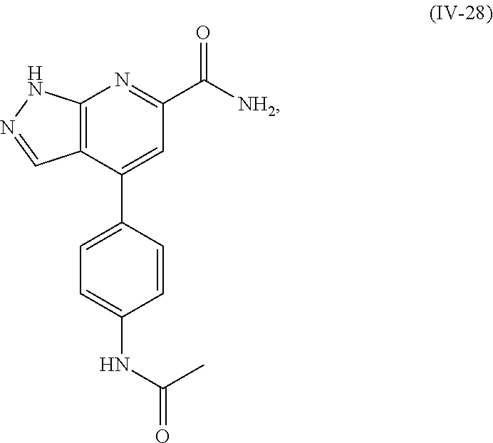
C12=C(C(C3=CC=C(NC(=O)C)C=C3)=CC(C([NH2])=O)=N1)C=NN2
